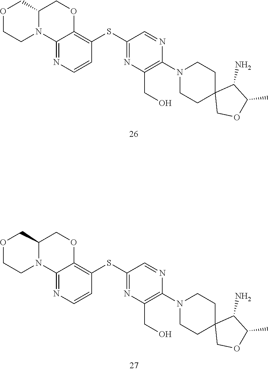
C12(COC(C)C1N)CCN(C1=C(CO)N=C(SC3=C4OCC5COCCN5C4=NC=C3)C=N1)CC2.C1C2(COC(C)C2N)CCN(C2=C(CO)N=C(SC3=C4OCC5COCCN5C4=NC=C3)C=N2)C1
